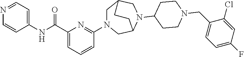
C1(NC(C2=CC=CC(N3CC4CN(C5CCN(CC6=CC=C(F)C=C6Cl)CC5)C(C3)CC4)=N2)=O)=CC=NC=C1
